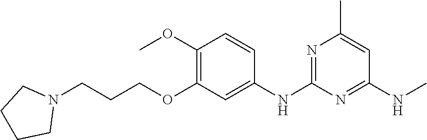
C1(NC)=NC(NC2=CC(OCCCN3CCCC3)=C(OC)C=C2)=NC(C)=C1
